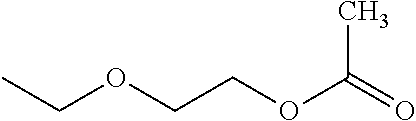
CCOCCOC(=O)C
